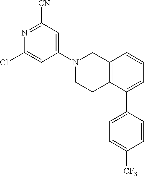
N1=C([CN])C=C(N2CCC3=C(C2)C=CC=C3C2=CC=C([CF3])C=C2)C=C1Cl
